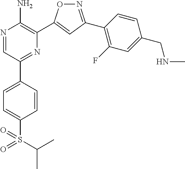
N1=C(C2=C(F)C=C(CNC)C=C2)C=C(C2=C(N)N=CC(C3=CC=C(S(=O)(=O)C(C)C)C=C3)=N2)O1
